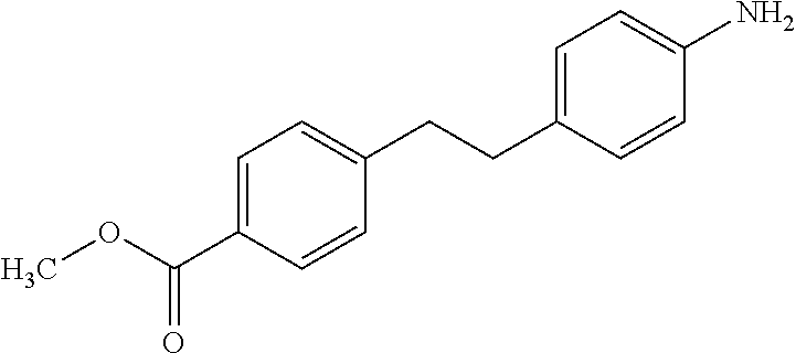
COC(C1=CC=C(CCC2=CC=C(N)C=C2)C=C1)=O
